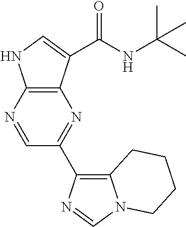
C12=C(C(C(NC(C)(C)C)=O)=CN1)N=C(C1=C3N(C=N1)CCCC3)C=N2
